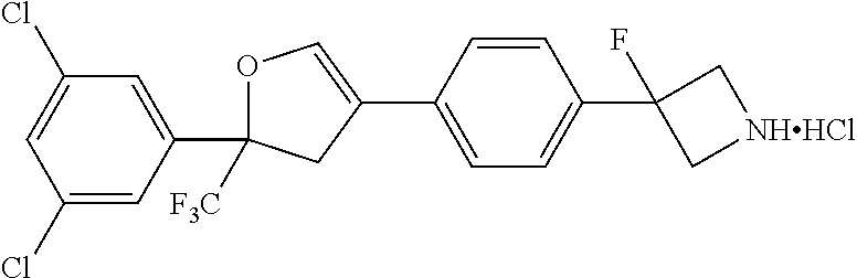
O1C(C2=CC(Cl)=CC(Cl)=C2)([F3C])CC(C2=CC=C(C3(F)C[NHHCl]C3)C=C2)=C1
